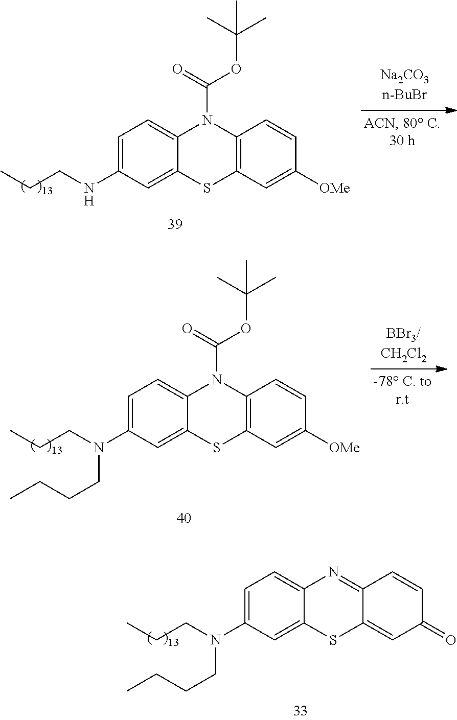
C1=C(NCCC)C=C2C(=C1)N(C(OC(C)(C)C)=O)C1=C(S2)C=C([OMe])C=C1.C1=C(N(CCC)CCCC)C=C2C(=C1)N(C(OC(C)(C)C)=O)C1=C(S2)C=C([OMe])C=C1.C1=C(N(CCC)CCCC)C=C2C(=C1)N=C1C(=CC(=O)C=C1)S2
